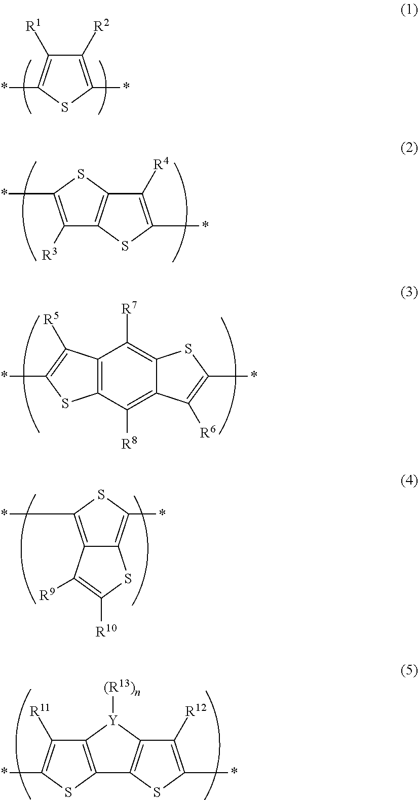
C1([R2])=C(*)SC(*)=C1[R1].C1([R3])=C(*)SC2=C1SC(*)=C2[R4].C12=C(C([R8])=C3C(=C1[R7])SC(*)=C3[R6])SC(*)=C2[R5].C12=C(*)SC(*)=C1SC([R10])=C2[R9].C12=C(SC(*)=C1[R11])C1=C([Y]2[(R13)n])C([R12])=C(*)S1
